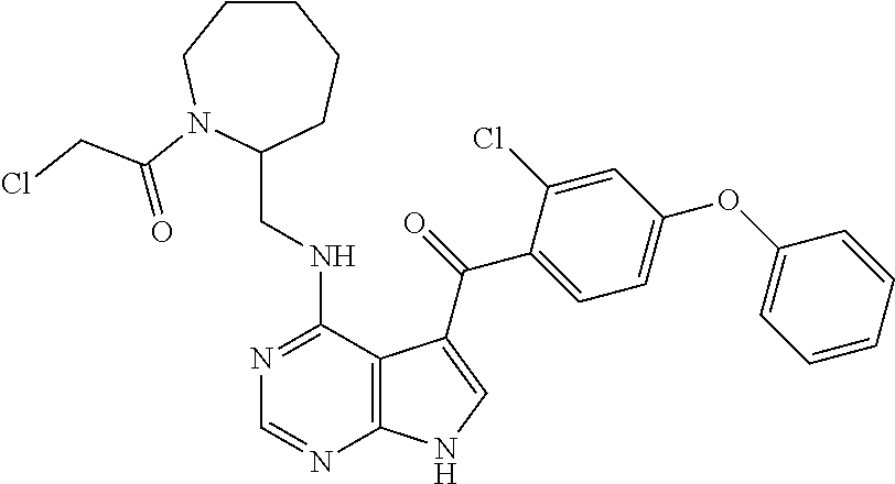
C1=CC=CC(OC2=CC=C(C(=O)C3=CNC4=C3C(NCC3CCCCCN3C(CCl)=O)=NC=N4)C(Cl)=C2)=C1
